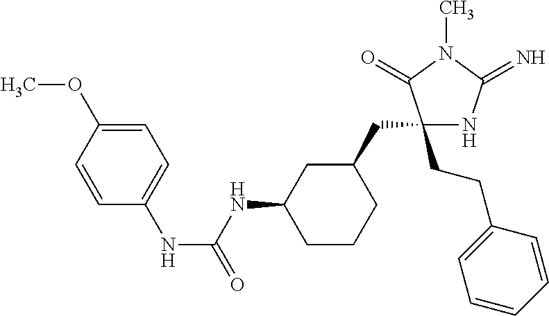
C1(CCC2=CC=CC=C2)(CC2CC(NC(=O)NC3=CC=C(OC)C=C3)CCC2)NC(=N)N(C)C1=O
